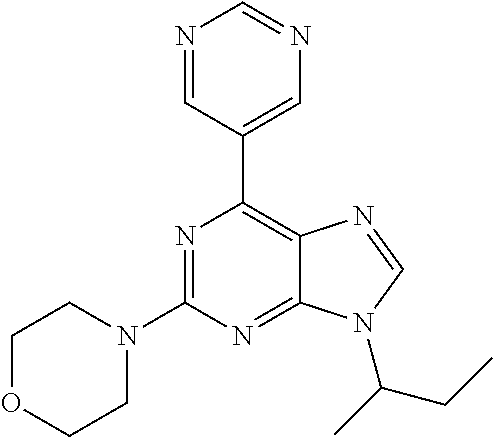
N1=CC(C2=C3C(=NC(N4CCOCC4)=N2)N(C(CC)C)C=N3)=CN=C1
